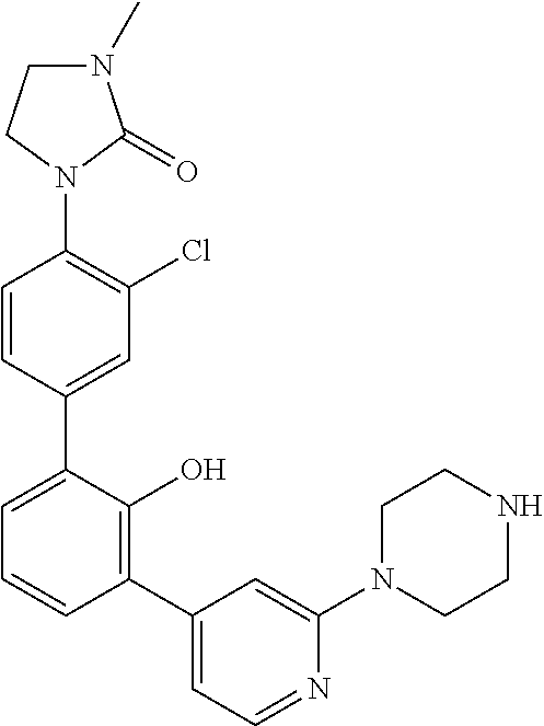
C1(N2C(=O)N(C)CC2)=C(Cl)C=C(C2=CC=CC(C3=CC=NC(N4CCNCC4)=C3)=C2O)C=C1
